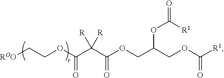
[ROO]CCOC(C(C(OCC(COC([R1])=O)OC([R1])=O)=O)([R])[R])=O
